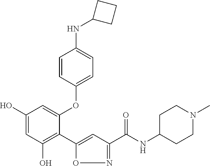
C1(O)=CC(O)=C(C2=CC(C(NC3CCN(C)CC3)=O)=NO2)C(OC2=CC=C(NC3CCC3)C=C2)=C1
